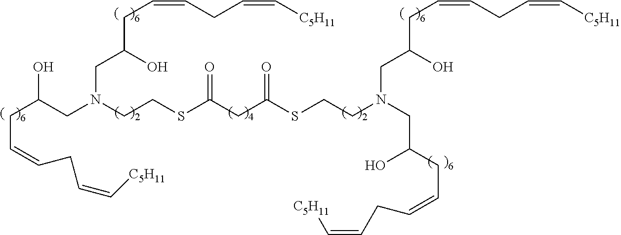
C(CN(CC(O)CC=CCC=C[C5H11])CCSC(CC(=O)SCCN(CC(O)CC=CCC=C[C5H11])CC(O)CC=CCC=C[C5H11])=O)(O)CC=CCC=C[C5H11]
